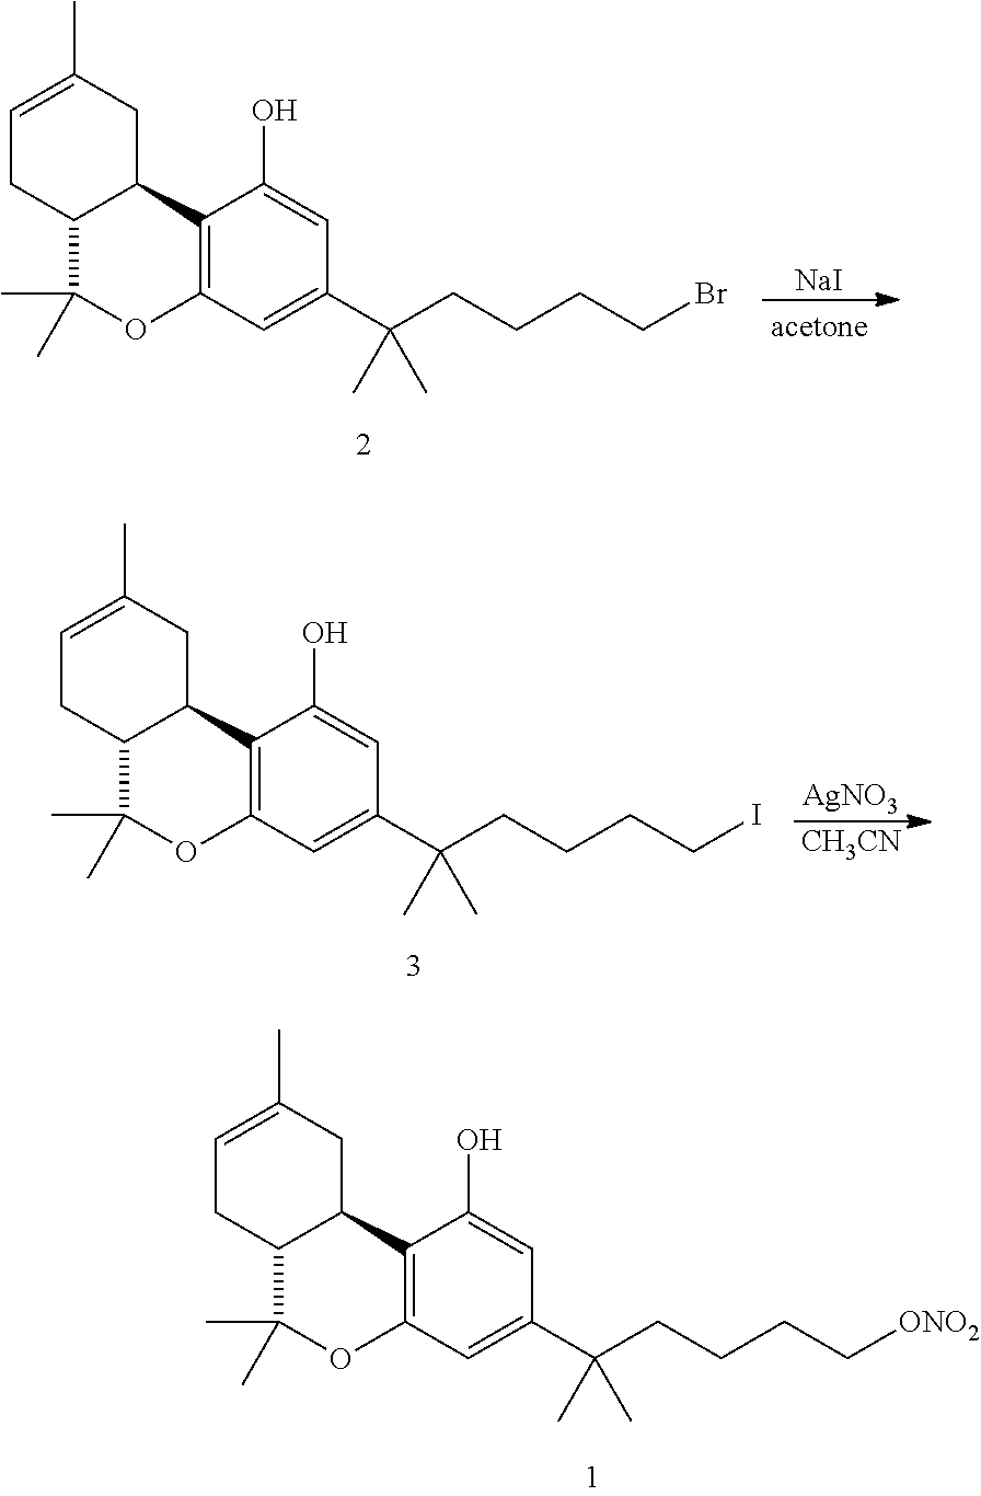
C12=C(C=C(C(CCCCBr)(C)C)C=C1O)OC(C)(C)C1C2CC(C)=CC1.[NaI].C12=C(C=C(C(CCCCI)(C)C)C=C1O)OC(C)(C)C1C2CC(C)=CC1.[AgNO3].[CH3CN].C12=C(C=C(C(CCCC[ONO2])(C)C)C=C1O)OC(C)(C)C1C2CC(C)=CC1
